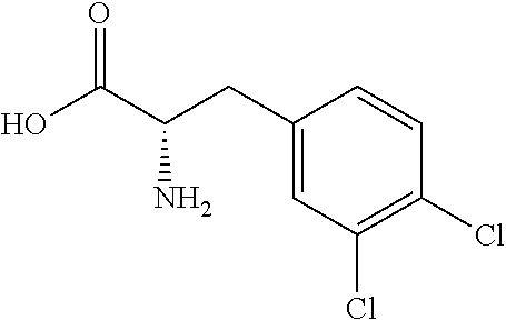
C1(CC(C(O)=O)N)=CC(Cl)=C(Cl)C=C1
